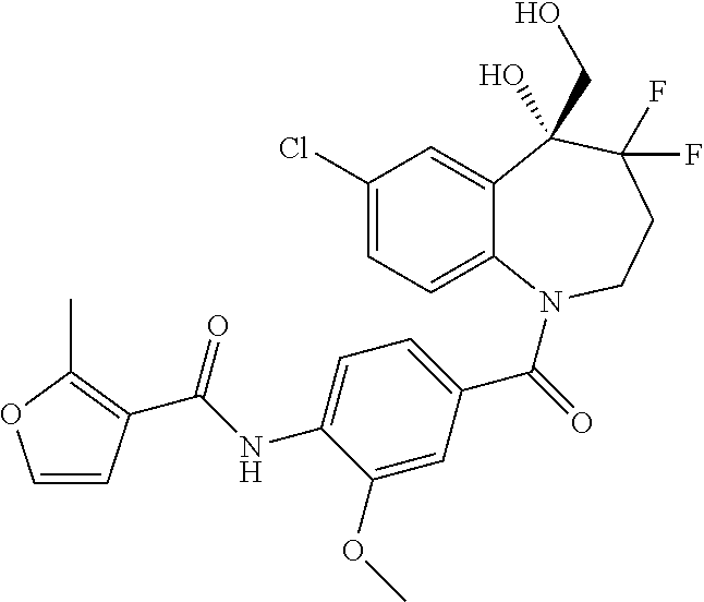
C12=CC(Cl)=CC=C1N(C(=O)C1=CC=C(NC(=O)C3=C(C)OC=C3)C(OC)=C1)CCC(F)(F)C2(CO)O
